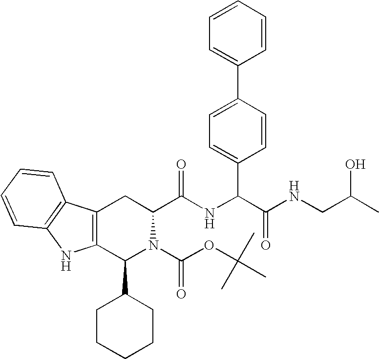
C1(C2CCCCC2)N(C(OC(C)(C)C)=O)C(C(=O)NC(C2=CC=C(C3=CC=CC=C3)C=C2)C(NCC(C)O)=O)CC2=C1NC1=C2C=CC=C1
